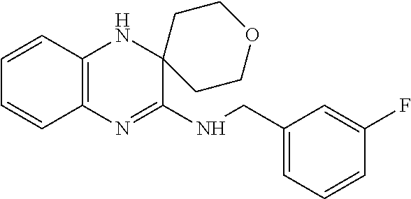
C1=CC2=C(C=C1)N=C(NCC1=CC=CC(F)=C1)C1(N2)CCOCC1
